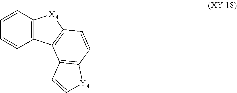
C1=CC=CC2=C1[XA]C1=C2C2=C(C=C1)[YA]C=C2
